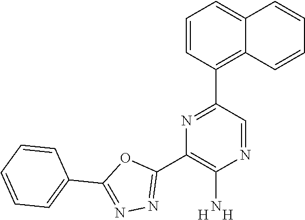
C1=CC(C2=NC(C3=NN=C(C4=CC=CC=C4)O3)=C(N)N=C2)=C2C(=C1)C=CC=C2.[H].[H]
